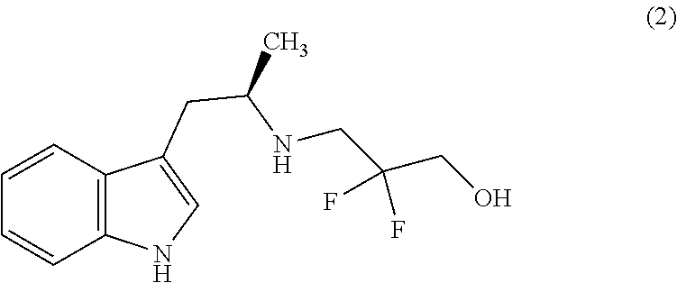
C1=CC2=C(C=C1)C(CC(NCC(CO)(F)F)C)=CN2
